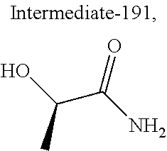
C(C(O)C)(N)=O
